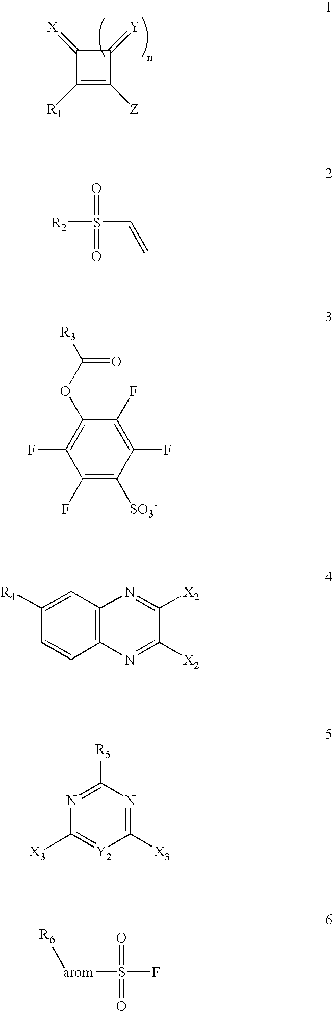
C1([R1])=C([Z])C(=[Y])C1=[X].[R2]S(=O)(=O)C=C.C1(F)=C([SO3-])C(F)=C(F)C(OC([R3])=O)=C1F.C12=C(C=C([R4])C=C1)N=C([X2])C([X2])=N2.C1([X3])=NC([R5])=NC([X3])=[Y2]1.[arom](S(F)(=O)=O)[R6]
